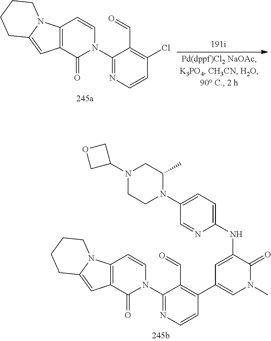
N(C1=CC(C2=C(C=O)C(N3C(=O)C4=C(C=C3)N3C(=C4)CCCC3)=NC=C2)=CN(C)C1=O)C1=CC=C(N2C(C)CN(C3COC3)CC2)C=N1.C12=C(C(=O)N(C3=NC=CC(Cl)=C3C=O)C=C1)C=C1N2CCCC1
